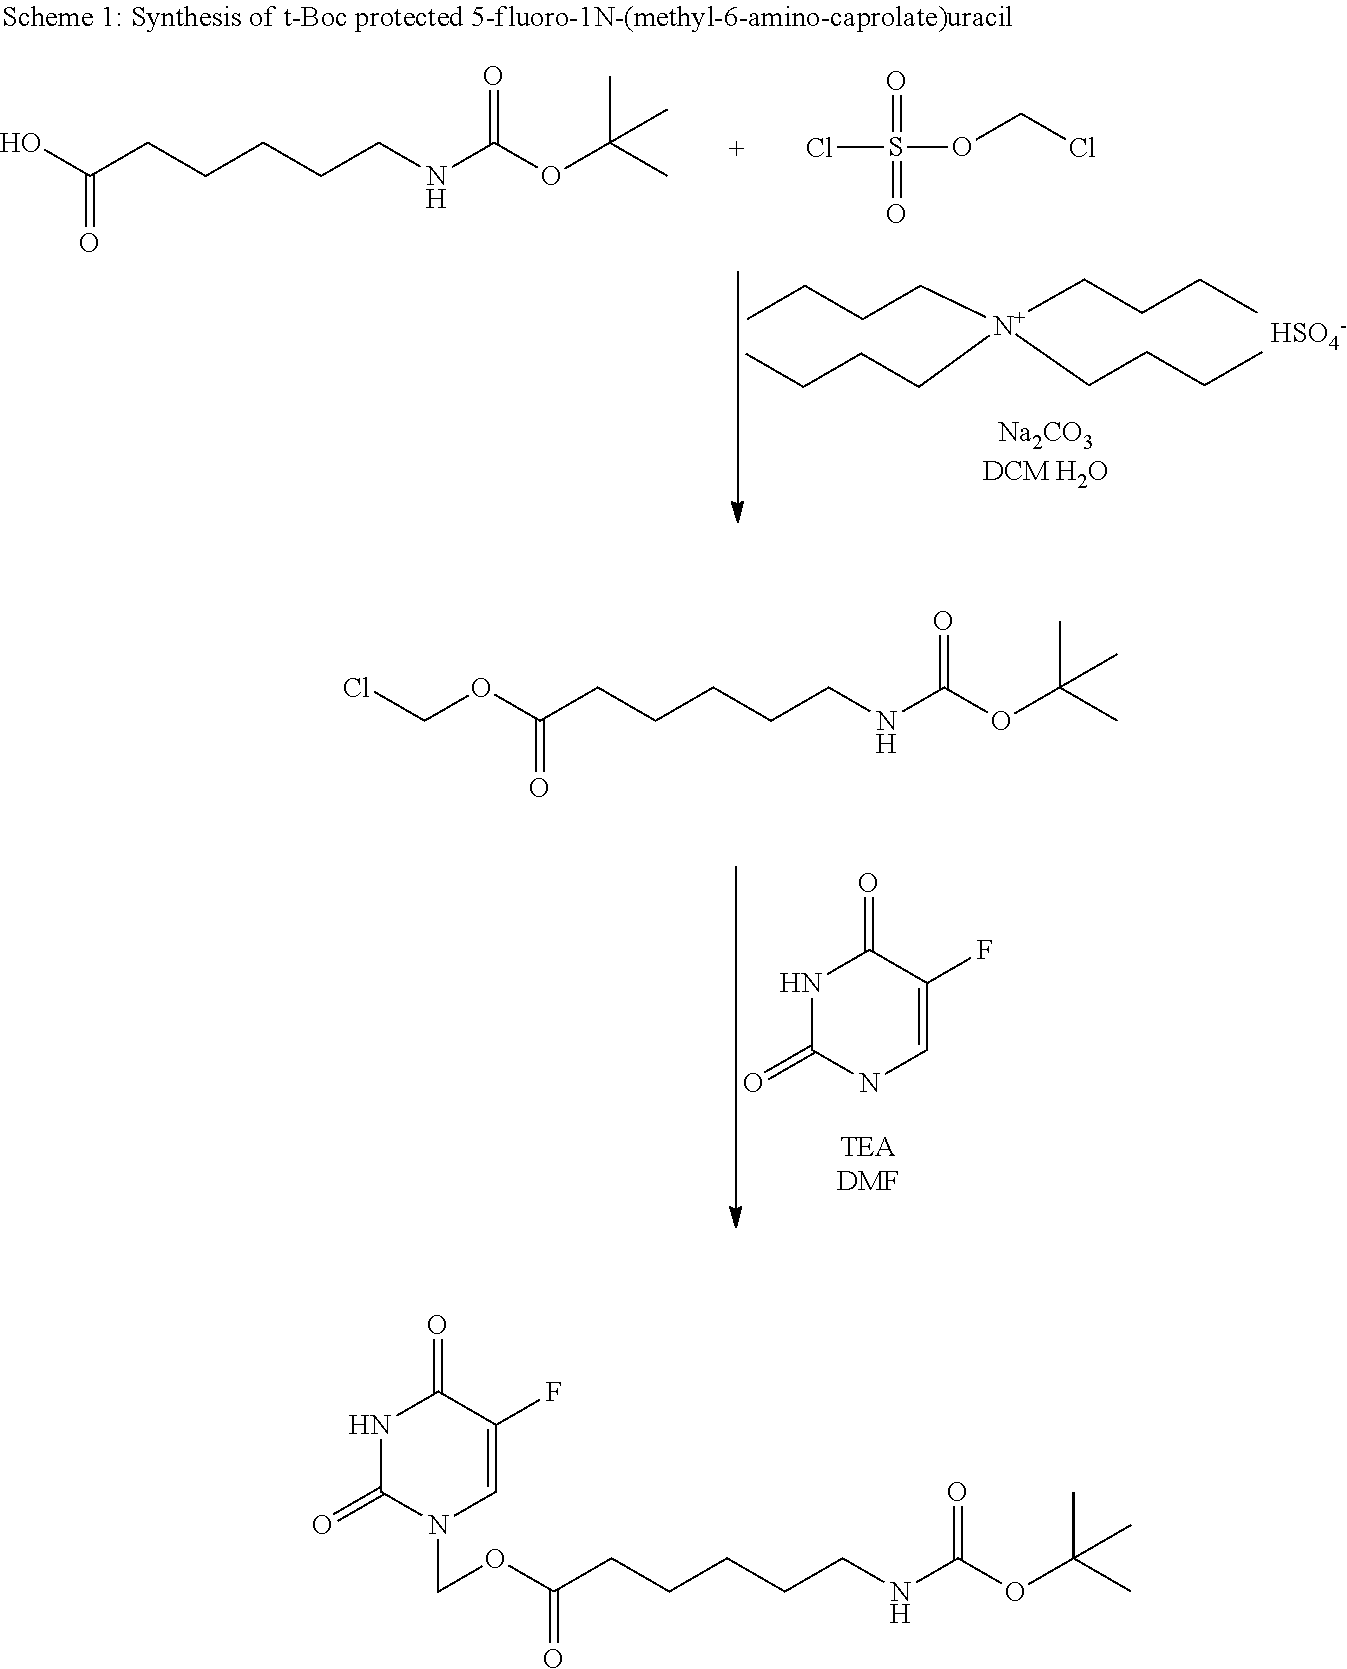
N1C(=O)NC=C(F)C1=O.O(C(CCCCCNC(OC(C)(C)C)=O)=O)CCl.CCCC[N+](CCCC)(CCCC)CCCC.[HSO4-].OC(CCCCCNC(OC(C)(C)C)=O)=O.O=S(=O)(Cl)OCCl.O(C(CCCCCNC(OC(C)(C)C)=O)=O)CN1C(=O)NC(=O)C(F)=C1
